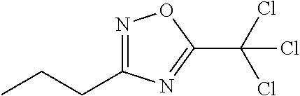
N1=C(CCC)N=C(C(Cl)(Cl)Cl)O1
